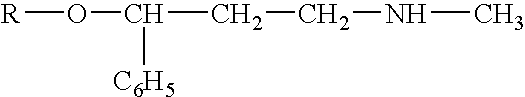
[R]OC([C6H5])CCNC
